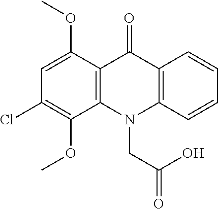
C12=C(N(CC(=O)O)C3=C(C1=O)C=CC=C3)C(OC)=C(Cl)C=C2OC
